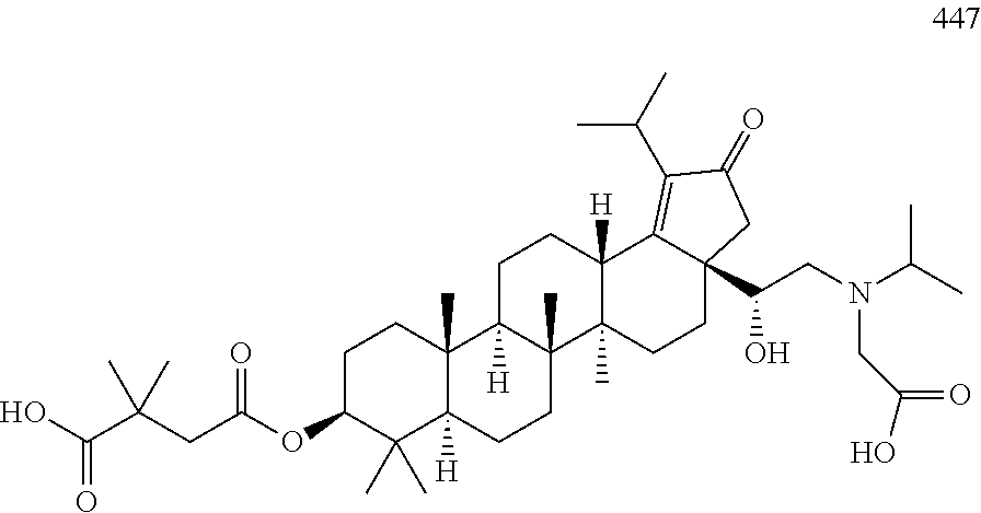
C1C(OC(CC(C(O)=O)(C)C)=O)C(C)(C)C2([H])C(C)(C1)C1([H])C(C)(CC2)C2(C)C([H])(CC1)C1=C(C(C)C)C(=O)CC1(C(O)CN(C(C)C)CC(O)=O)CC2
